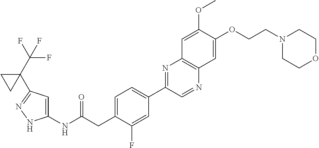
C1(NC(CC2=CC=C(C3=NC4=C(N=C3)C=C(OCCN3CCOCC3)C(OC)=C4)C=C2F)=O)=CC(C2(C(F)(F)F)CC2)=NN1
